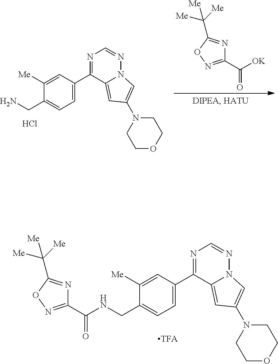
C1(CN)=CC=C(C2=NC=NN3C2=CC(N2CCOCC2)=C3)C=C1[Me].C1(C([OK])=O)=NOC(C([Me])([Me])[Me])=N1.Cl.C1(CNC(C2=NOC(C([Me])([Me])[Me])=N2)=O)=CC=C(C2=NC=NN3C2=CC(N2CCOCC2)=C3)C=C1[Me]
